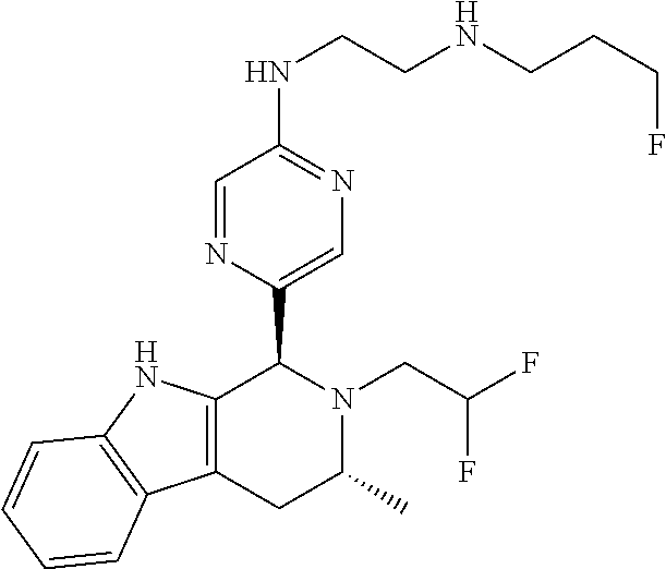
C12=C(NC3=C1C=CC=C3)C(C1=CN=C(NCCNCCCF)C=N1)N(CC(F)F)C(C)C2
